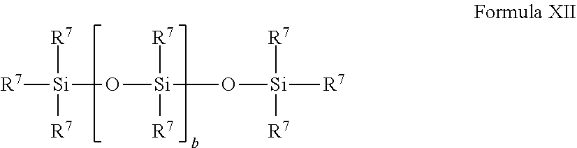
[R7][Si](O[Si](O[Si]([R7])([R7])[R7])([R7])[R7])([R7])[R7]
